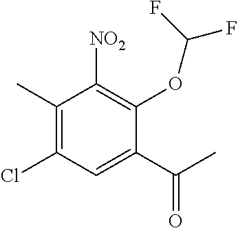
C1(C)=C(Cl)C=C(C(=O)C)C(OC(F)F)=C1[NO2]
